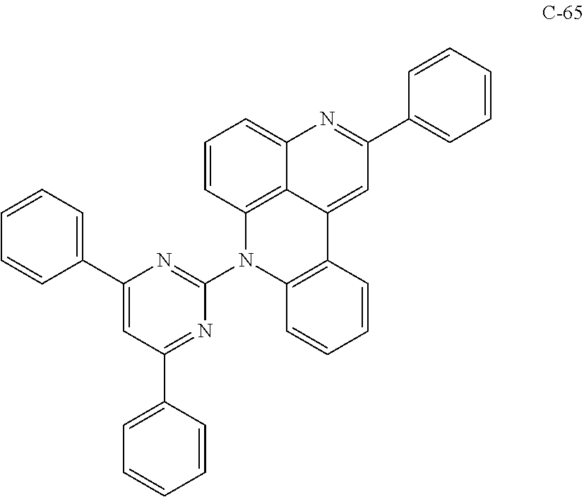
C1=CC=C(C2=CC(C3=CC=CC=C3)=NC(N3C4=C5C(=CC(C6=CC=CC=C6)=NC5=CC=C4)C4=C3C=CC=C4)=N2)C=C1
